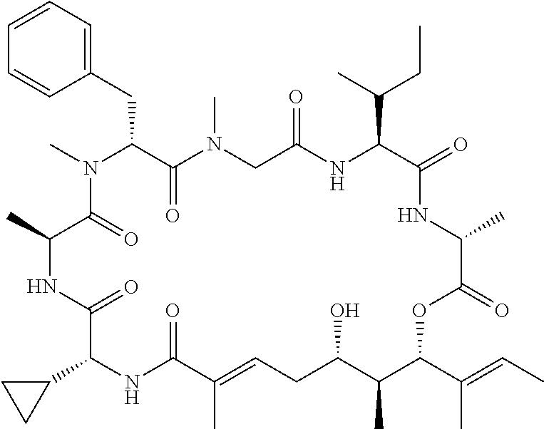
C1=CC=C(CC2C(=O)N(C)CC(=O)NC(C(C)CC)C(=O)NC(C)C(=O)OC(C(C)=CC)C(C)C(O)CC=C(C)C(=O)NC(C3CC3)C(=O)NC(C)C(=O)N2C)C=C1
